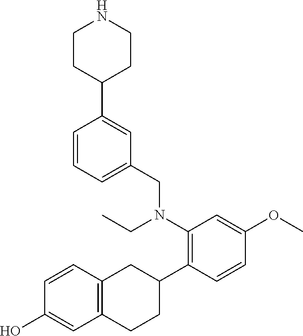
C12=C(C=CC(O)=C1)CC(C1=C(N(CC)CC3=CC=CC(C4CCNCC4)=C3)C=C(OC)C=C1)CC2
